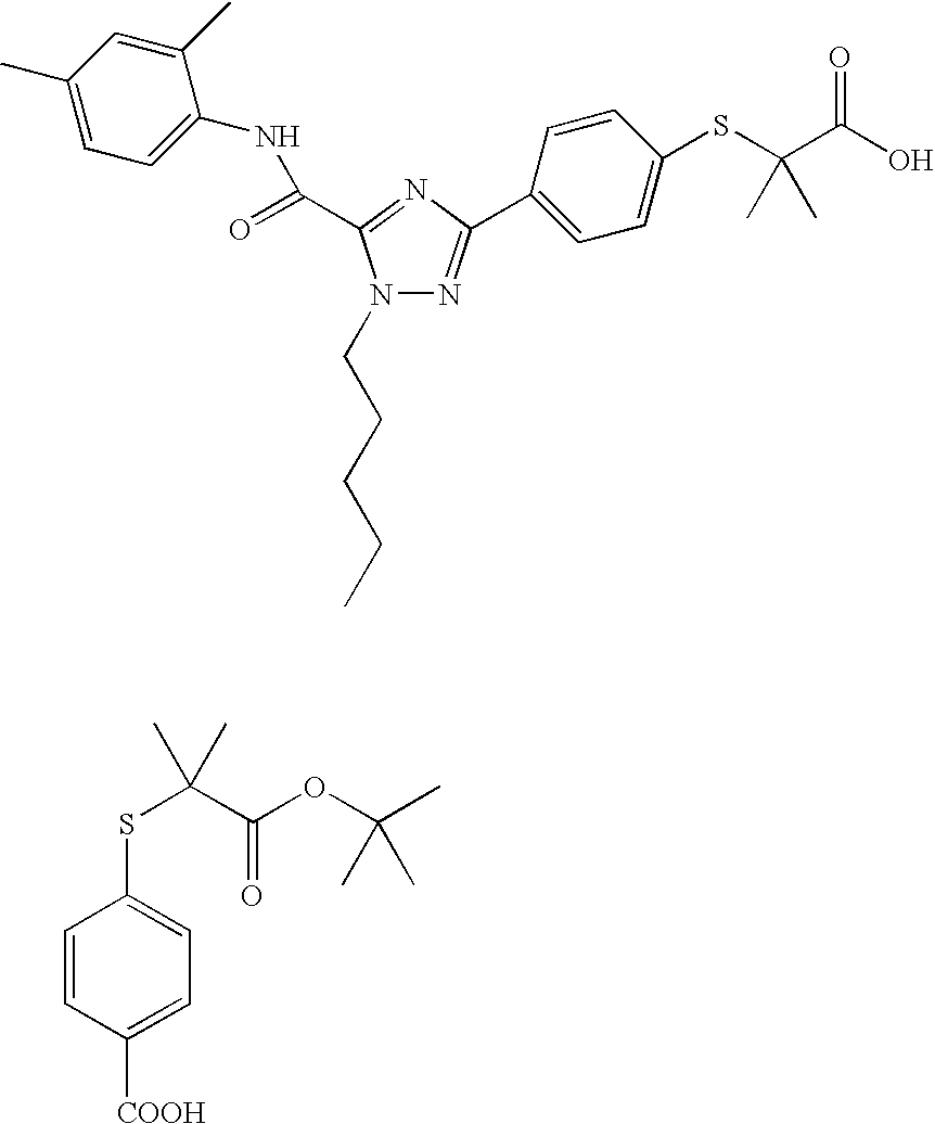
C1(C)=CC=C(NC(=O)C2=NC(C3=CC=C(SC(C(O)=O)(C)C)C=C3)=NN2CCCCC)C(C)=C1.C1=CC([COOH])=CC=C1SC(C(=O)OC(C)(C)C)(C)C
